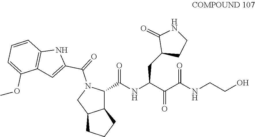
C1(C(NC(C(C(NCCO)=O)=O)CC2CCNC2=O)=O)N(C(C2=CC3=C(N2)C=CC=C3OC)=O)CC2C1CCC2
